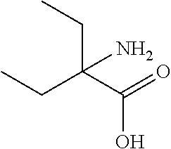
CCC(C(=O)O)(CC)N
